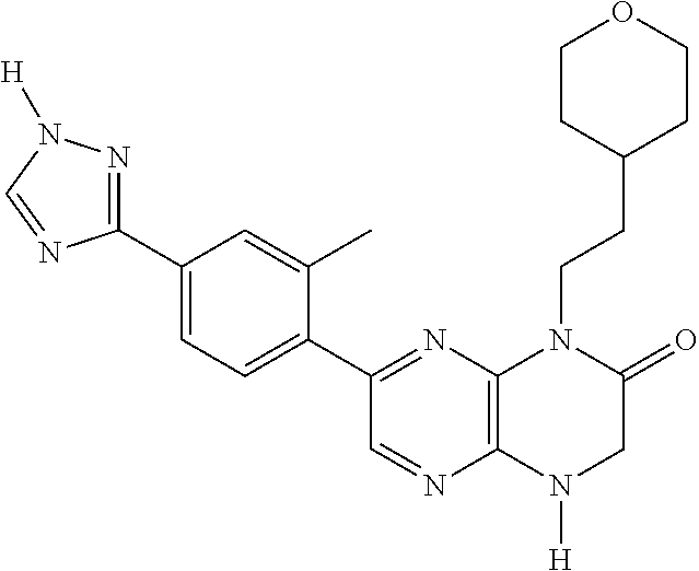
C12=C(N([H])CC(=O)N1CCC1CCOCC1)N=CC(C1=CC=C(C3=NN([H])C=N3)C=C1C)=N2
